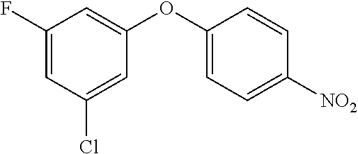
C1(F)=CC(Cl)=CC(OC2=CC=C([NO2])C=C2)=C1
